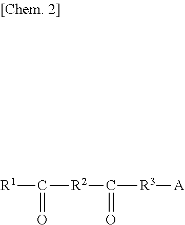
[R1]C(=O)[R2]C(=O)[R3][A]
